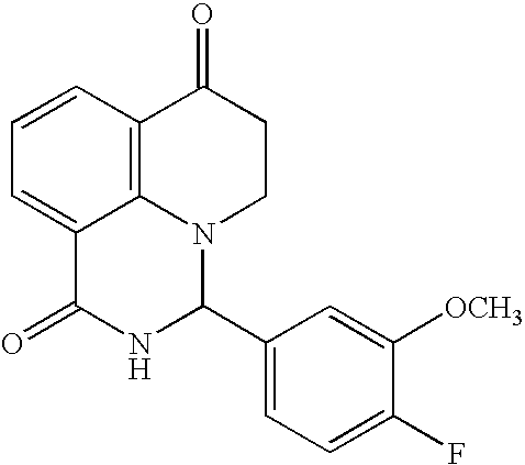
C1=CC2=C3C(=C1)C(=O)NC(C1=CC=C(F)C([OCH3])=C1)N3CCC2=O
